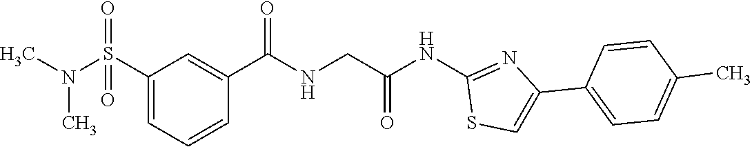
C1(S(N(C)C)(=O)=O)=CC=CC(C(=O)NCC(NC2=NC(C3=CC=C(C)C=C3)=CS2)=O)=C1
